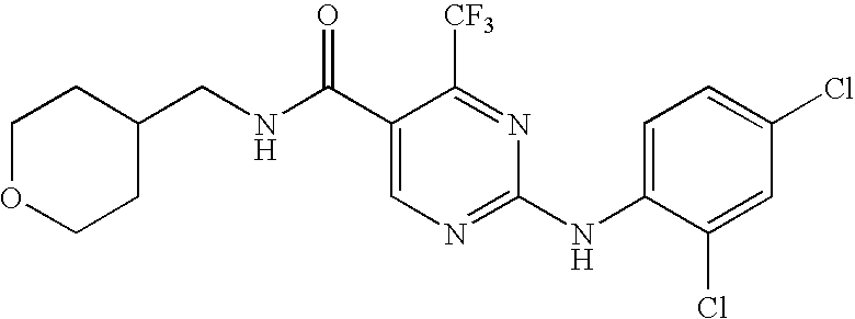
C(C1=CN=C(NC2=CC=C(Cl)C=C2Cl)N=C1[CF3])(=O)NCC1CCOCC1
